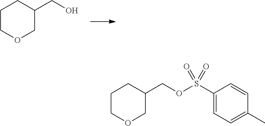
C1C(CO)CCCO1.C1C(COS(C2=CC=C(C)C=C2)(=O)=O)CCCO1
